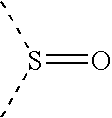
S(C)(C)=O
